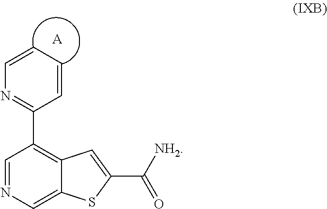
C1=NC=C2C(=C1C1=NC=CC=C1)C=C(C([NH2])=O)S2.[A]
